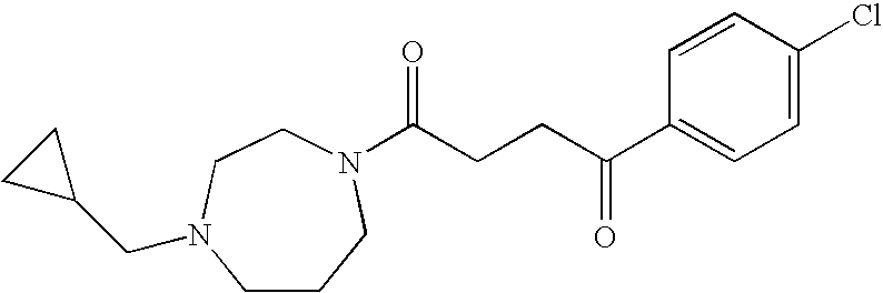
C(CCC(C1=CC=C(Cl)C=C1)=O)(=O)N1CCCN(CC2CC2)CC1
